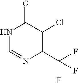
C1(C(F)(F)F)=C(Cl)C(=O)NC=N1
